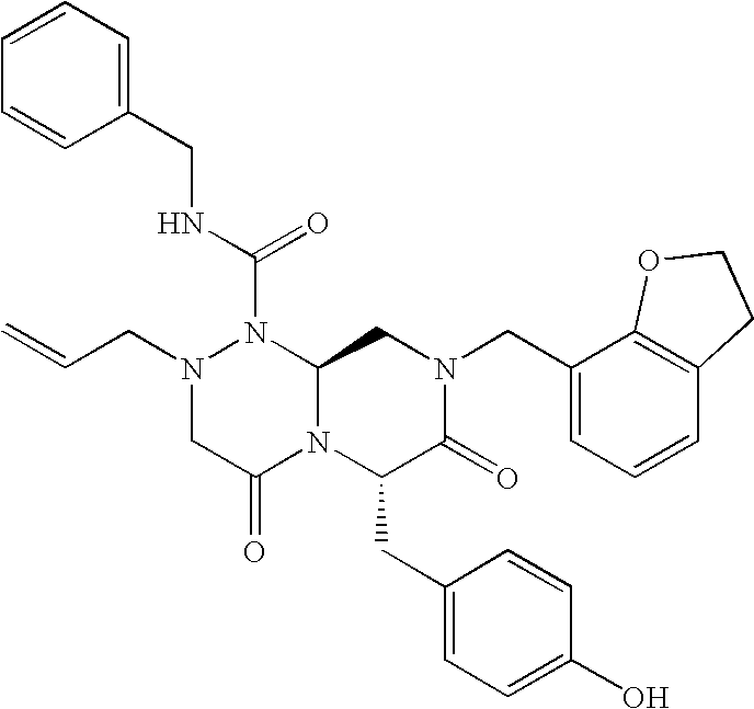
N(C(N1N(CC=C)CC(=O)N2C1CN(CC1=CC=CC3=C1OCC3)C(=O)C2CC1=CC=C(O)C=C1)=O)CC1=CC=CC=C1
